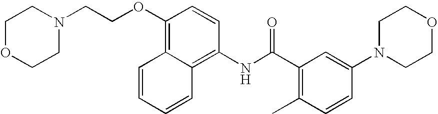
N1(C2=CC(C(NC3=C4C=CC=CC4=C(OCCN4CCOCC4)C=C3)=O)=C(C)C=C2)CCOCC1
